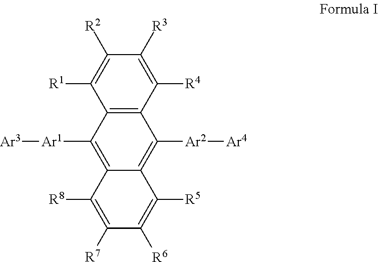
C1([R3])=C([R4])C2=C(C([R1])=C1[R2])C([Ar1][Ar3])=C1C(=C2[Ar2][Ar4])C([R5])=C([R6])C([R7])=C1[R8]
